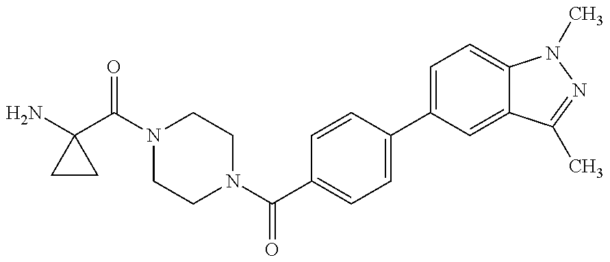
NC1(C(=O)N2CCN(C(=O)C3=CC=C(C4=CC=C5C(=C4)C(C)=NN5C)C=C3)CC2)CC1
